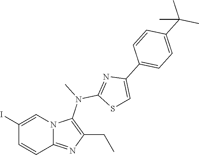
IC1=CN2C(=NC(CC)=C2N(C)C2=NC(C3=CC=C(C(C)(C)C)C=C3)=CS2)C=C1
